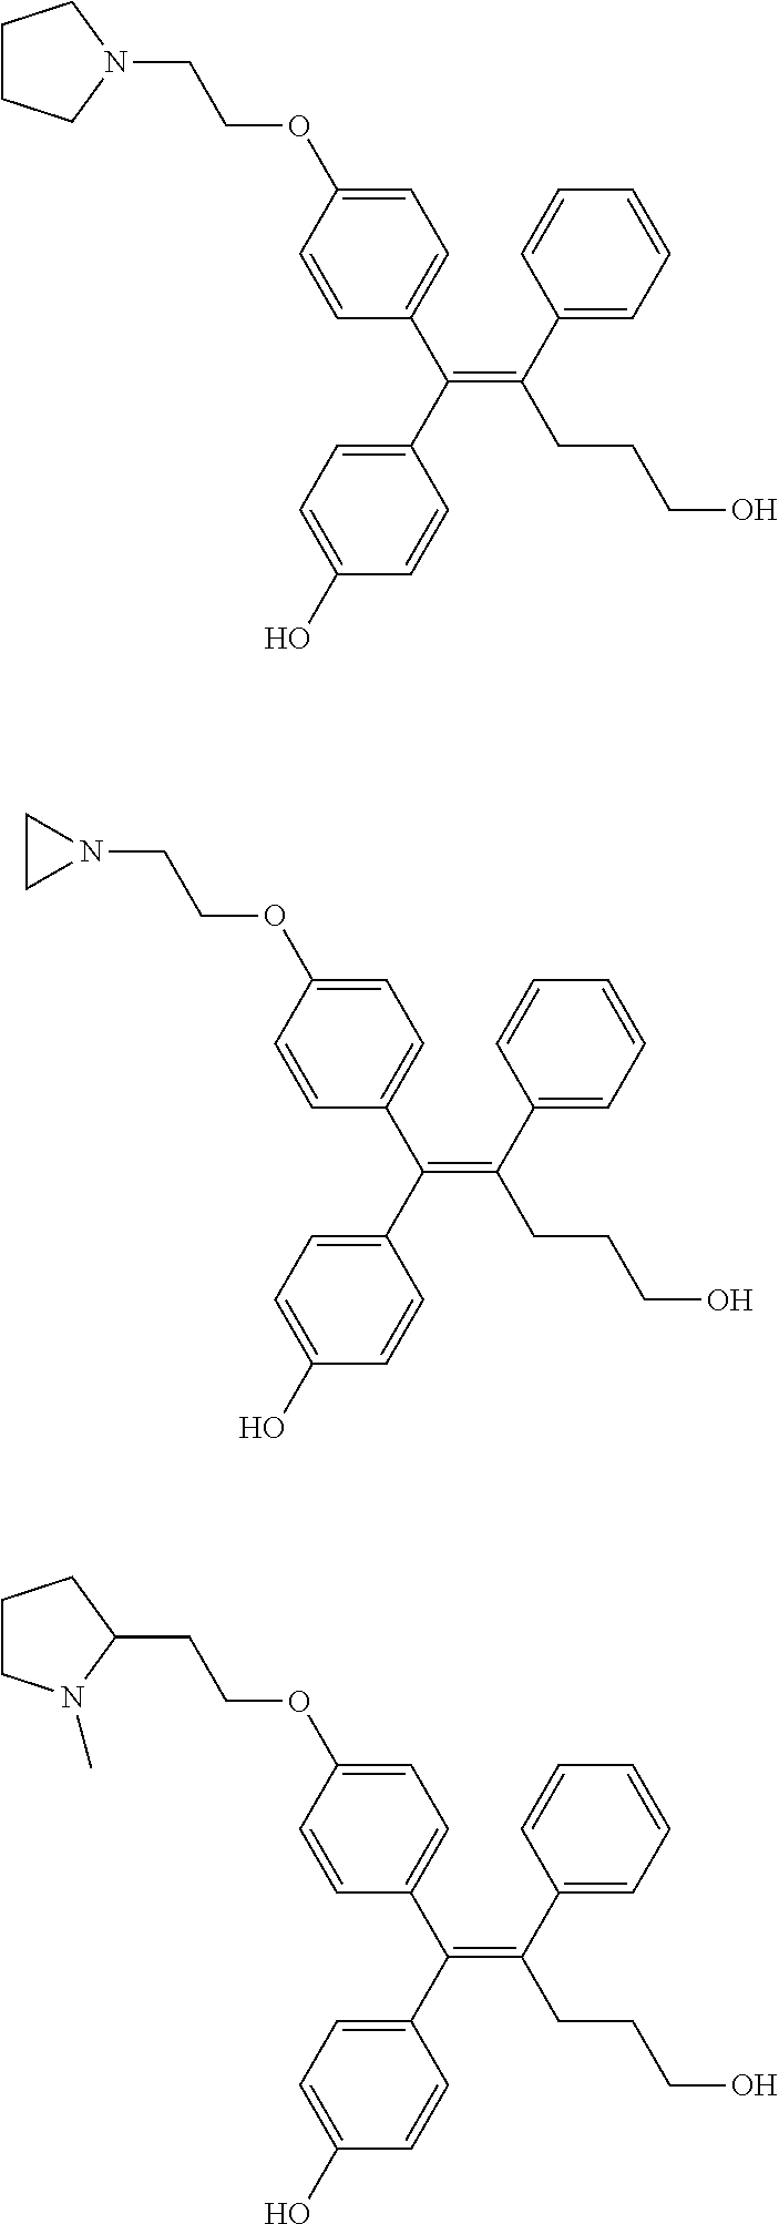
C(=C(C1=CC=CC=C1)CCCO)(C1=CC=C(O)C=C1)C1=CC=C(OCCN2CCCC2)C=C1.C(=C(C1=CC=CC=C1)CCCO)(C1=CC=C(O)C=C1)C1=CC=C(OCCN2CC2)C=C1.C(=C(C1=CC=CC=C1)CCCO)(C1=CC=C(O)C=C1)C1=CC=C(OCCC2CCCN2C)C=C1
